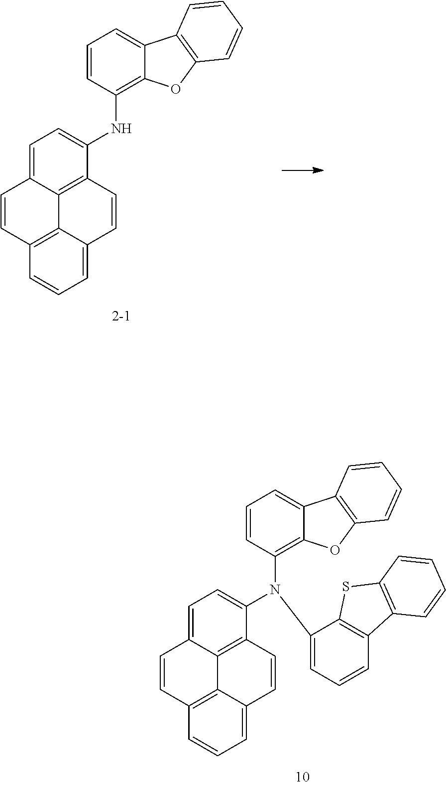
C1=C2C3=C(C(NC4=C5C(=CC=C4)C4=C(O5)C=CC=C4)=C1)C=CC1=CC=CC(=C31)C=C2.C1=C2C3=C(C(N(C4=C5C(=CC=C4)C4=C(O5)C=CC=C4)C4=CC=CC5=C4SC4=C5C=CC=C4)=C1)C=CC1=CC=CC(=C31)C=C2
